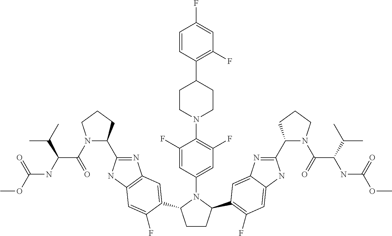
C1CC(C2=C(F)C=C3NC(C4N(C(=O)C(NC(OC)=O)C(C)C)CCC4)=NC3=C2)N(C2=CC(F)=C(N3CCC(C4=C(F)C=C(F)C=C4)CC3)C(F)=C2)C1C1=CC2=C(NC(C3N(C(=O)C(C(C)C)NC(OC)=O)CCC3)=N2)C=C1F
